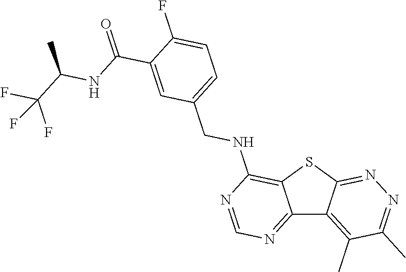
C12=NC=NC(NCC3=CC=C(F)C(C(=O)NC(C(F)(F)F)C)=C3)=C1SC1=NN=C(C)C(C)=C21
